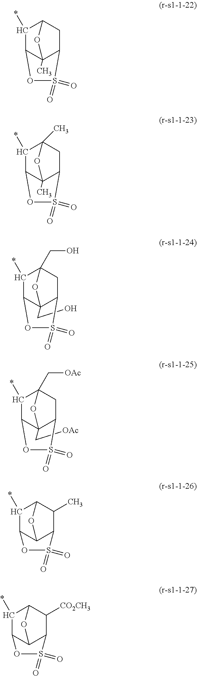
C1(*)C2C3(C)C(CC1O3)S(=O)(=O)O2.C1(*)C2C3(C)C(CC1(C)O3)S(=O)(=O)O2.C1(*)C2C3(CO)OC1(CO)CC3S(=O)(=O)O2.C1(*)C2C3(C[OAc])OC1(C[OAc])CC3S(=O)(=O)O2.C1(*)C2C3C(C(C)C1O3)S(=O)(=O)O2.C1(*)C2C3C(C([CO2CH3])C1O3)S(=O)(=O)O2
